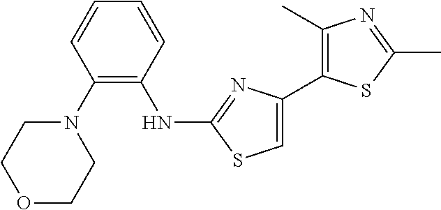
C1=C(C2=C(C)N=C(C)S2)N=C(NC2=C(N3CCOCC3)C=CC=C2)S1
